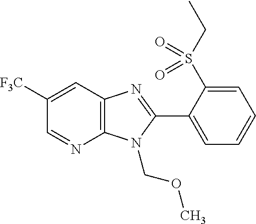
C1([F3C])=CC2=C(N=C1)N(COC)C(C1=CC=CC=C1S(CC)(=O)=O)=N2
